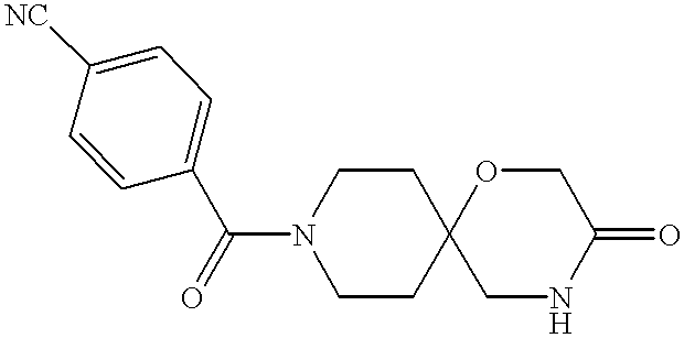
C1=C([NC])C=CC(C(=O)N2CCC3(CC2)CNC(=O)CO3)=C1
